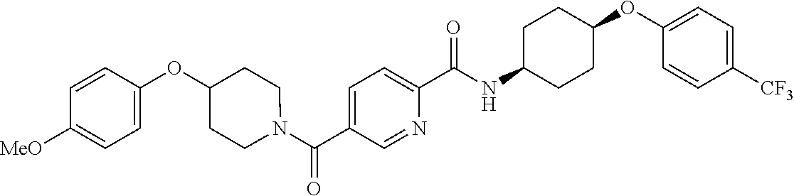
N(C(C1=CC=C(C(=O)N2CCC(OC3=CC=C([OMe])C=C3)CC2)C=N1)=O)C1CCC(OC2=CC=C([CF3])C=C2)CC1
